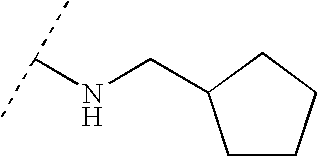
C(NCC1CCCC1)(C)C
